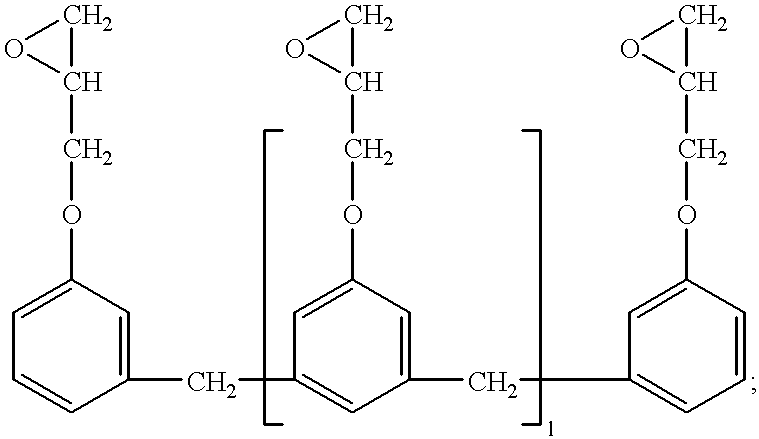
C1=CC(CC2=CC(CC3=CC=CC(OCC4CO4)=C3)=CC(OCC3CO3)=C2)=CC(OCC2CO2)=C1
